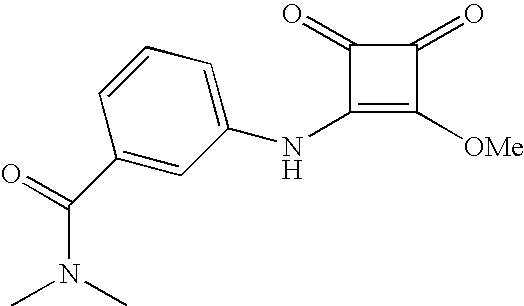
C1(NC2=CC=CC(C(N(C)C)=O)=C2)=C([OMe])C(=O)C1=O
